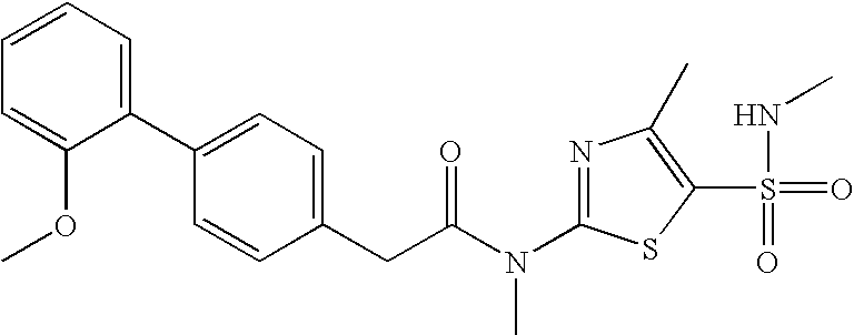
C1=CC=C(C2=CC=C(CC(N(C3=NC(C)=C(S(NC)(=O)=O)S3)C)=O)C=C2)C(OC)=C1
